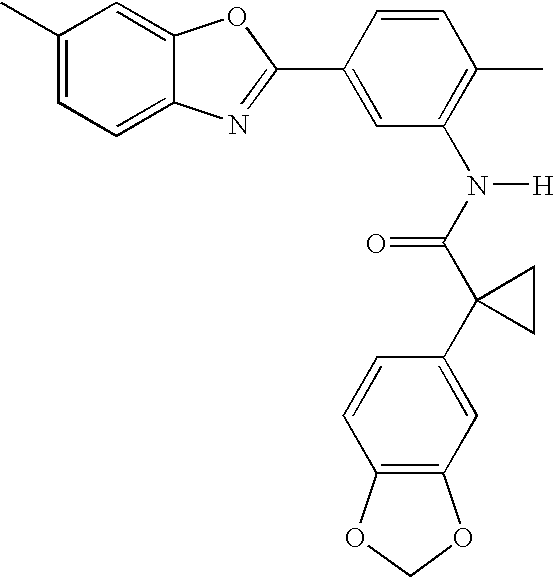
C1(C)=CC=C2C(=C1)OC(C1=CC(N(C(C3(C4=CC5=C(C=C4)OCO5)CC3)=O)[H])=C(C)C=C1)=N2
